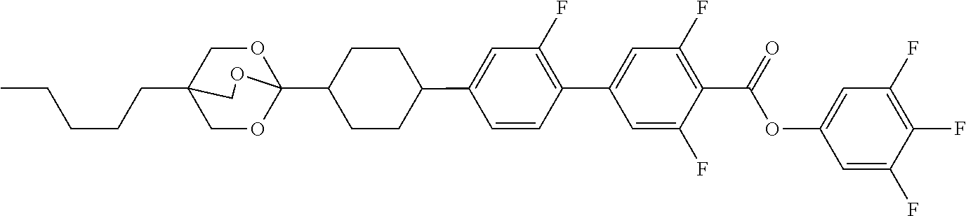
C(CCC12COC(C3CCC(C4=CC(F)=C(C5=CC(F)=C(C(OC6=CC(F)=C(F)C(F)=C6)=O)C(F)=C5)C=C4)CC3)(OC1)OC2)CC
